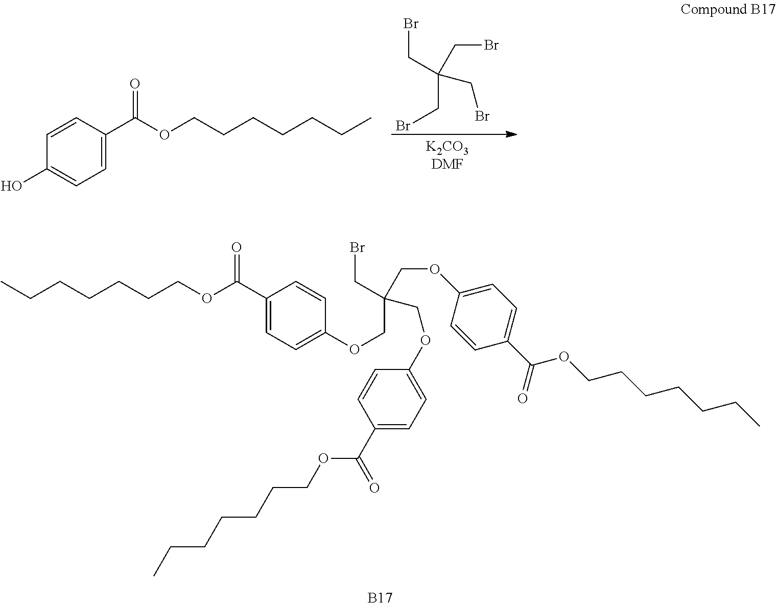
BrCC(CBr)(CBr)CBr.C1=C(C(OCCCCCCC)=O)C=CC(O)=C1.[B17].BrCC(COC1=CC=C(C(=O)OCCCCCCC)C=C1)(COC1=CC=C(C(OCCCCCCC)=O)C=C1)COC1=CC=C(C(OCCCCCCC)=O)C=C1
